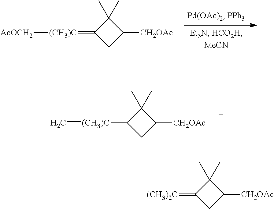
[(CH3)C](=C1CC([CH2OAc])C1(C)C)[AcOCH2].C=[(CH3)C]C1CC([CH2OAc])C1(C)C.C1(=[(CH3)2C])CC([CH2OAc])C1(C)C
